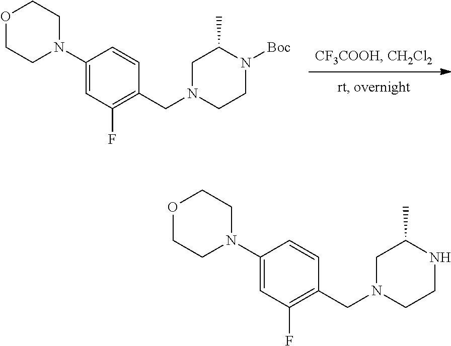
C1(N2CCOCC2)=CC(F)=C(CN2CCN([Boc])C(C)C2)C=C1.C1(N2CCOCC2)=CC(F)=C(CN2CCNC(C)C2)C=C1
